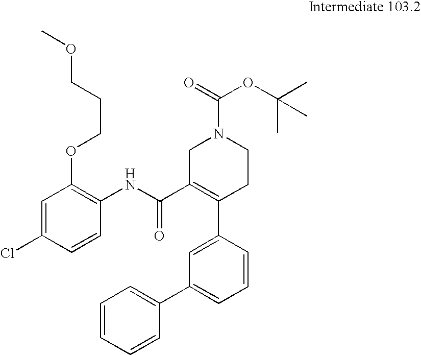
C1=C(Cl)C=CC(NC(=O)C2=C(C3=CC(C4=CC=CC=C4)=CC=C3)CCN(C(OC(C)(C)C)=O)C2)=C1OCCCOC
